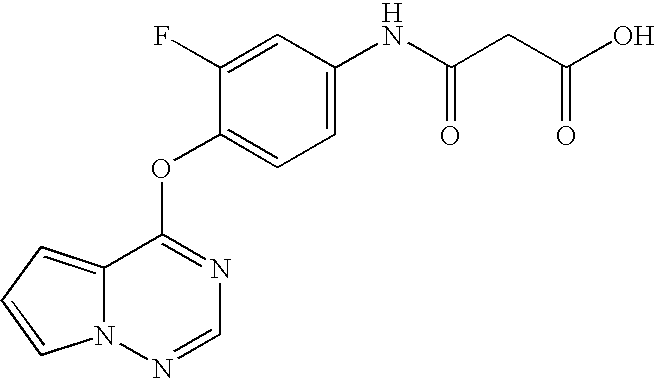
C1=C(F)C(OC2=NC=NN3C2=CC=C3)=CC=C1NC(CC(O)=O)=O
